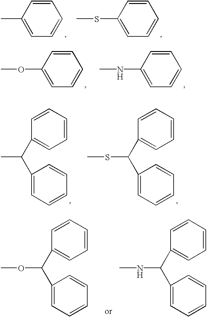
C1(C)=CC=CC=C1.C1(SC)=CC=CC=C1.C1(OC)=CC=CC=C1.C1(NC)=CC=CC=C1.CC(C1=CC=CC=C1)C1=CC=CC=C1.S(C(C1=CC=CC=C1)C1=CC=CC=C1)C.O(C(C1=CC=CC=C1)C1=CC=CC=C1)C.N(C(C1=CC=CC=C1)C1=CC=CC=C1)C
